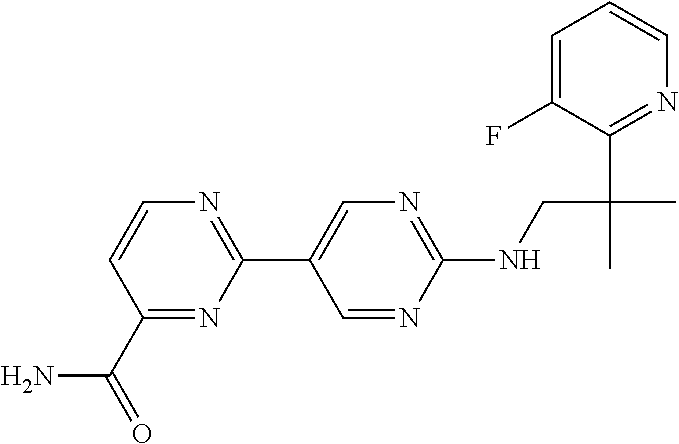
C1(C2=CN=C(NCC(C3=NC=CC=C3F)(C)C)N=C2)=NC=CC(C(N)=O)=N1
